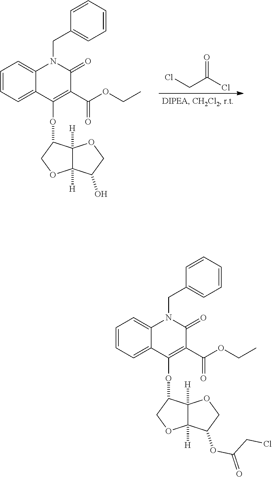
C1=CC=C2C(=C1)N(CC1=CC=CC=C1)C(=O)C(C(OCC)=O)=C2OC1C2([H])C([H])(OC1)C(O)CO2.O=C(Cl)CCl.C1=CC=C2C(=C1)N(CC1=CC=CC=C1)C(=O)C(C(OCC)=O)=C2OC1C2([H])C([H])(OC1)C(OC(CCl)=O)CO2
